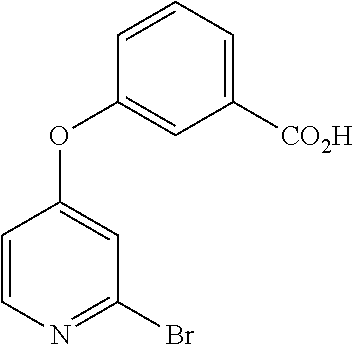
C1(OC2=CC(Br)=NC=C2)=CC([CO2H])=CC=C1
